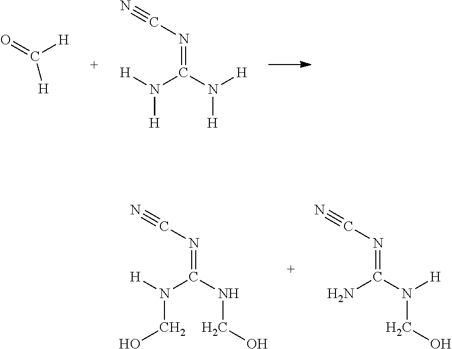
C([H])([H])=O.N(=C(N([H])[H])N([H])[H])C#N.N(=C(NCO)N([H])CO)C#N.N(=C(N(CO)[H])N)C#N
